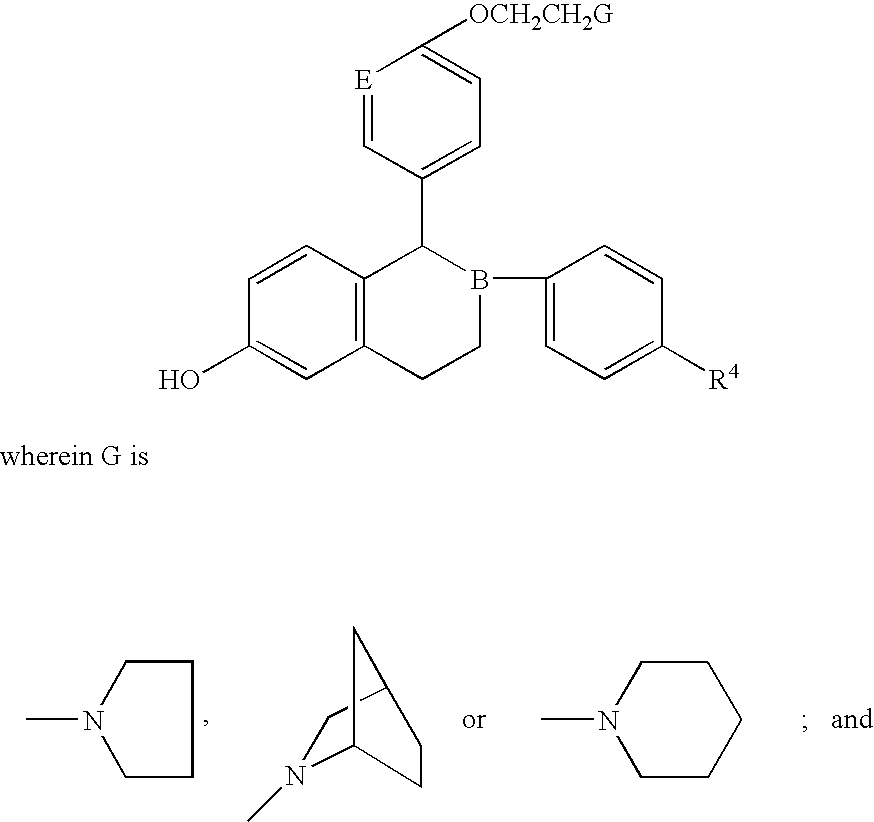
[E]1=CC(C2C3=C(CCB2C2=CC=C([R4])C=C2)C=C(O)C=C3)=CC=C1[OCH2CH2G].C12N(C)CC(C1)CC2.C1CN(C)CC1.CN1CCCCC1
